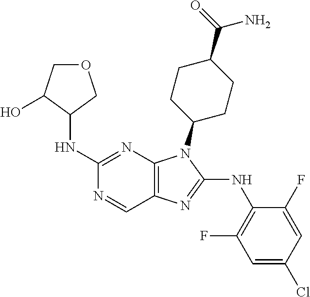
C1(NC2COCC2O)=NC2=C(C=N1)N=C(NC1=C(F)C=C(Cl)C=C1F)N2C1CCC(C(=O)N)CC1
